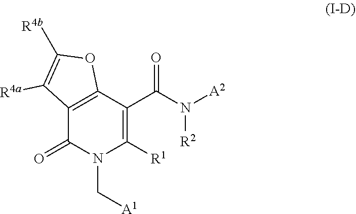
C12=C(C(C(N([A2])[R2])=O)=C([R1])N(C[A1])C1=O)OC([R4b])=C2[R4a]
